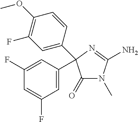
N1(C)C(=O)C(C2=CC(F)=CC(F)=C2)(C2=CC(F)=C(OC)C=C2)N=C1N
